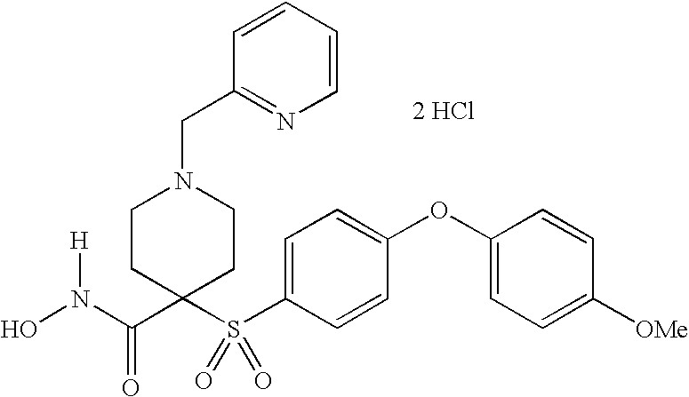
[2 HCl].N(C(=O)C1(S(C2=CC=C(OC3=CC=C([OMe])C=C3)C=C2)(=O)=O)CCN(CC2=NC=CC=C2)CC1)(O)[H]
